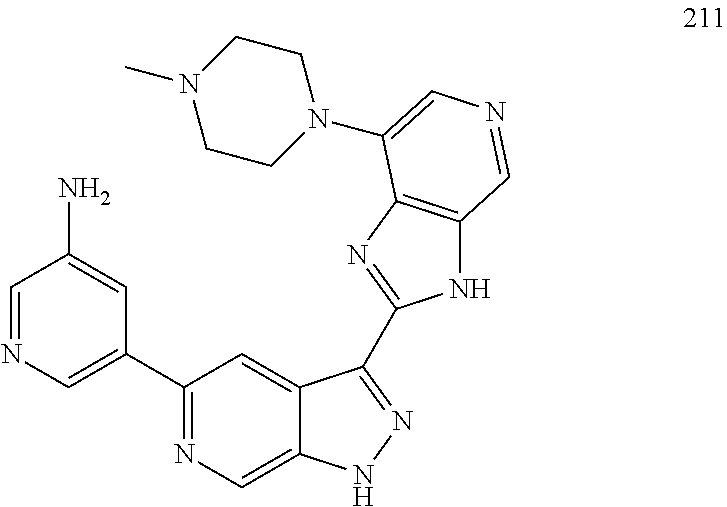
NC1=CC(C2=NC=C3C(=C2)C(C2=NC4=C(N2)C=NC=C4N2CCN(C)CC2)=NN3)=CN=C1
